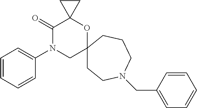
C1(=O)N(C2=CC=CC=C2)CC2(OC13CC3)CCN(CC1=CC=CC=C1)CCC2
